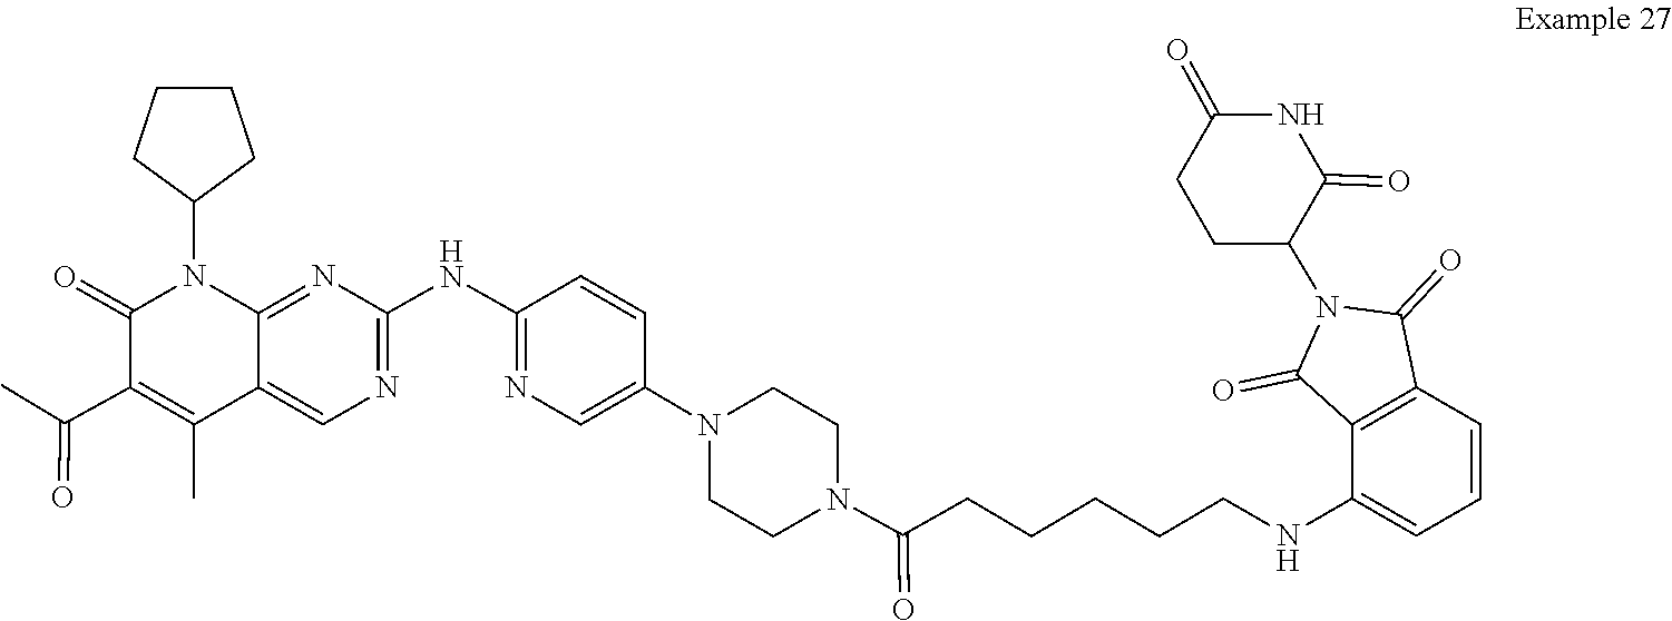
C1CC(N2C3=NC(NC4=NC=C(N5CCN(C(=O)CCCCCNC6=CC=CC7=C6C(=O)N(C6CCC(=O)NC6=O)C7=O)CC5)C=C4)=NC=C3C(C)=C(C(=O)C)C2=O)CC1
